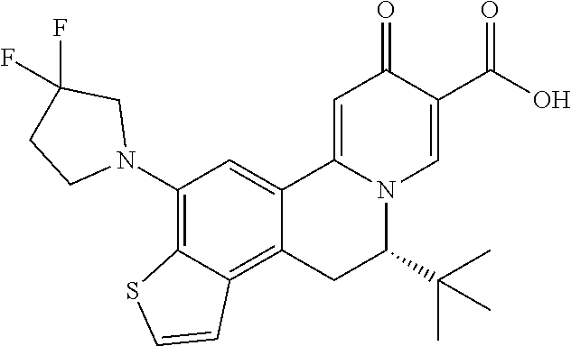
C12=CC(N3CC(F)(F)CC3)=C3C(=C1CC(C(C)(C)C)N1C2=CC(=O)C(C(O)=O)=C1)C=CS3
